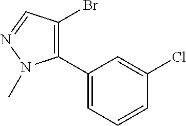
C1(C2=C(Br)C=NN2C)=CC=CC(Cl)=C1
